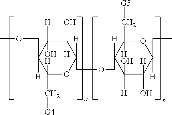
C1([H])(O)C(COC)([H])C([H])(C[G4])OC([H])(COCC2([H])C(O)([H])C([H])(O)C([H])(CC)OC2([H])C[G5])C1([H])O
